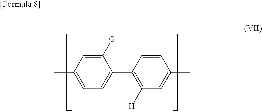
C1([G])=CC(C)=CC=C1C1=C([H])C=C(C)C=C1
